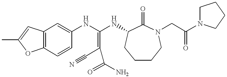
C12=C(C=CC(NC(NC3C(=O)N(CC(N4CCCC4)=O)CCCC3)=C(C#N)C(=O)N)=C1)OC(C)=C2
